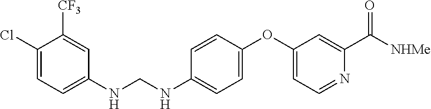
C1(Cl)=CC=C(NCNC2=CC=C(OC3=CC=NC(C([NHMe])=O)=C3)C=C2)C=C1[CF3]
